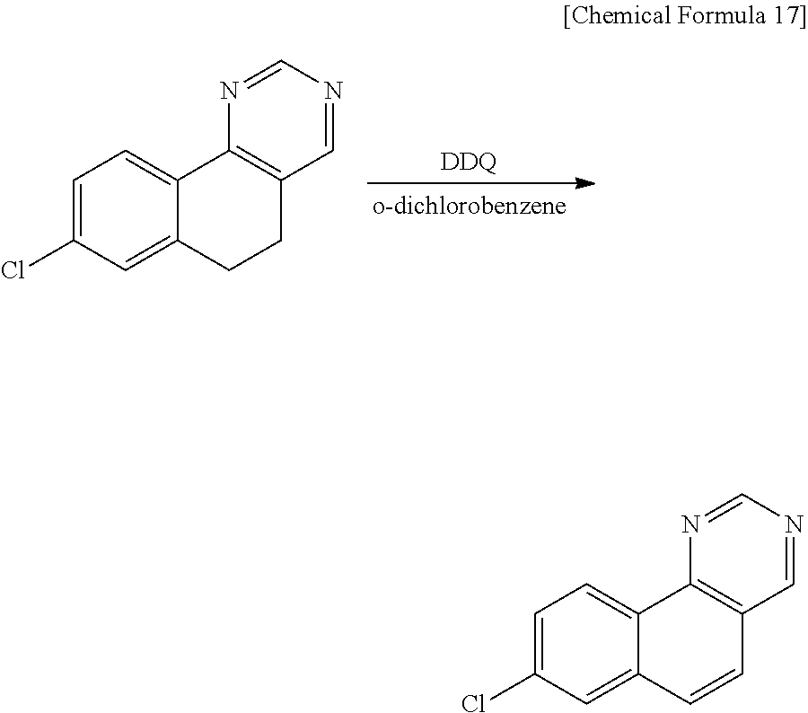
C1=C(Cl)C=C2C(=C1)C1=C(CC2)C=NC=N1.[DDQ].C1=C(Cl)C=C2C(=C1)C1=C(C=C2)C=NC=N1
